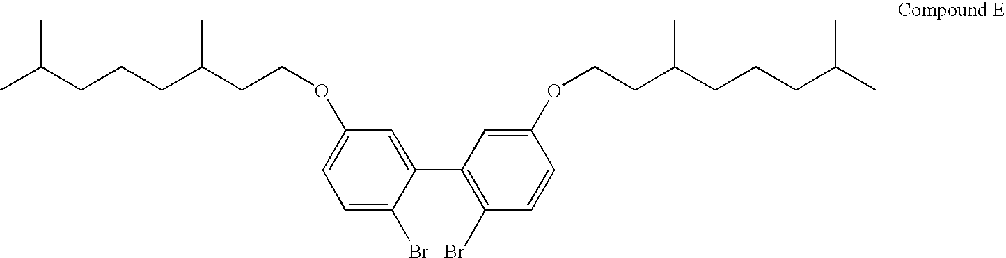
C1=C(C2=C(Br)C=CC(OCCC(CCCC(C)C)C)=C2)C(Br)=CC=C1OCCC(CCCC(C)C)C
